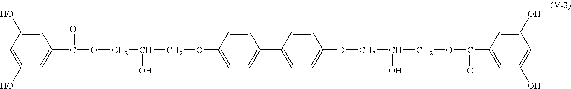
C1(O)=CC(O)=CC(C(OCC(O)COC2=CC=C(C3=CC=C(OCC(O)COC(C4=CC(O)=CC(O)=C4)=O)C=C3)C=C2)=O)=C1
